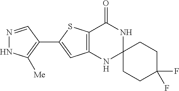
N1=CC(C2=CC3=C(S2)C(=O)NC2(N3)CCC(F)(F)CC2)=C([Me])N1
